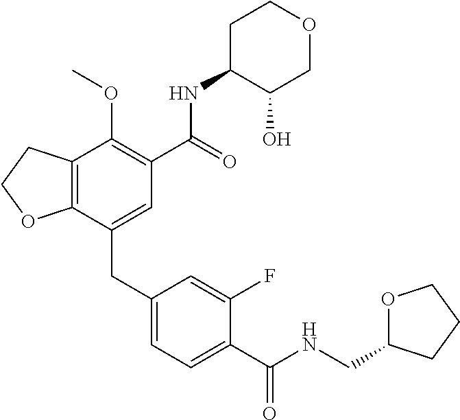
C12=C(CCO1)C(OC)=C(C(NC1C(O)COCC1)=O)C=C2CC1=CC=C(C(NCC2OCCC2)=O)C(F)=C1
